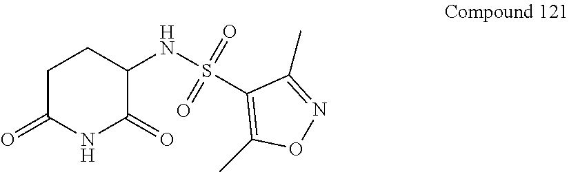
C1C(=O)NC(=O)C(NS(C2=C(C)ON=C2C)(=O)=O)C1
